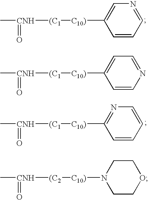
[CNH]([(C1][C10)]C1=NC=CC=C1)(C)=O.[CNH]([(C1][C10)]C1=CN=CC=C1)(C)=O.[CNH]([(C1][C10)]C1=CC=NC=C1)(C)=O.[CNH]([(C2][C10)]N1CCOCC1)(C)=O
